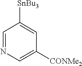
C1=NC=C([CONMe2])C=C1[SnBu3]
